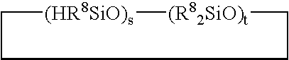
C1[(HR8SiO)s][(R82SiO)t]CCC1
